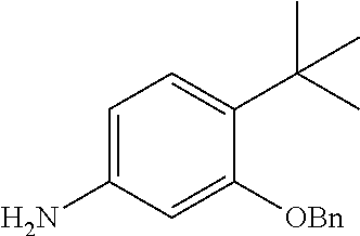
C1=C(N)C=C([OBn])C(C(C)(C)C)=C1
